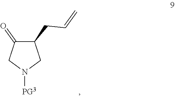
C1(CC=C)C(=O)CN([PG3])C1
